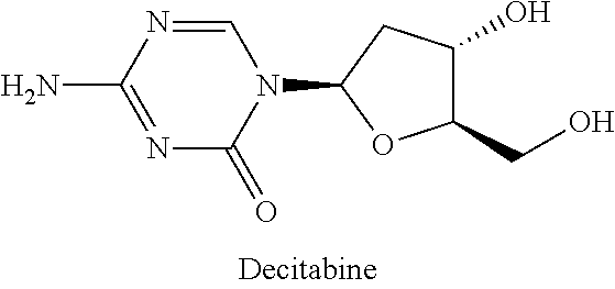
C1=NC(N)=NC(=O)N1C1CC(O)C(CO)O1
